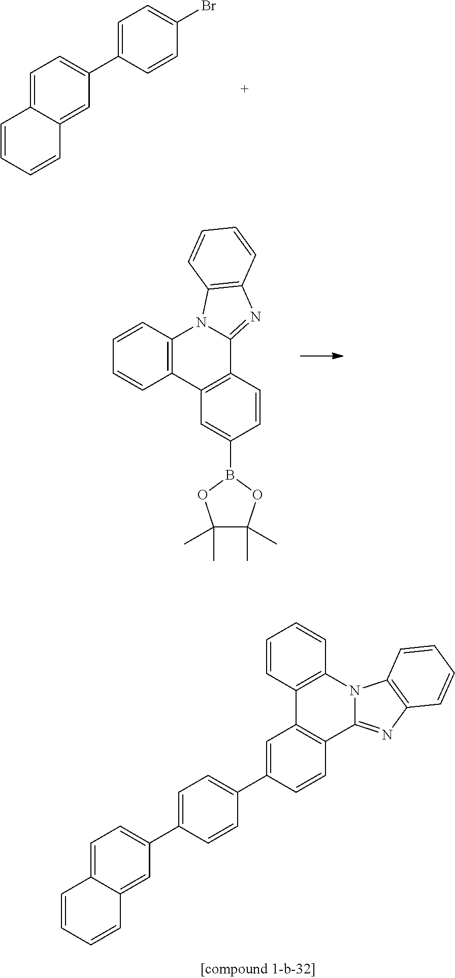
C1=C2C(=CC(C3=CC=C(Br)C=C3)=C1)C=CC=C2.C1=CC2=C(C=C1)C1=C(C3=NC4=C(N23)C=CC=C4)C=CC(B2OC(C)(C)C(C)(C)O2)=C1.C12=C(N3C(=NC4=C3C=CC=C4)C3=C1C=C(C1=CC=C(C4=CC=C5C(=C4)C=CC=C5)C=C1)C=C3)C=CC=C2
